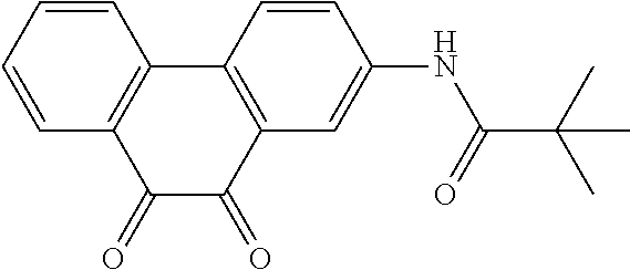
C1=CC=CC2=C1C1=C(C(=O)C2=O)C=C(NC(C(C)(C)C)=O)C=C1
